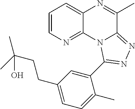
C1=CN=C2C(=C1)N=C(C)C1=NN=C(C3=CC(CCC(C)(C)O)=CC=C3C)N21
